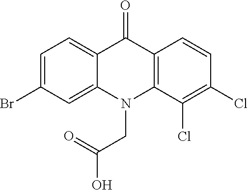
C12=CC=C(Br)C=C1N(CC(O)=O)C1=C(C2=O)C=CC(Cl)=C1Cl
